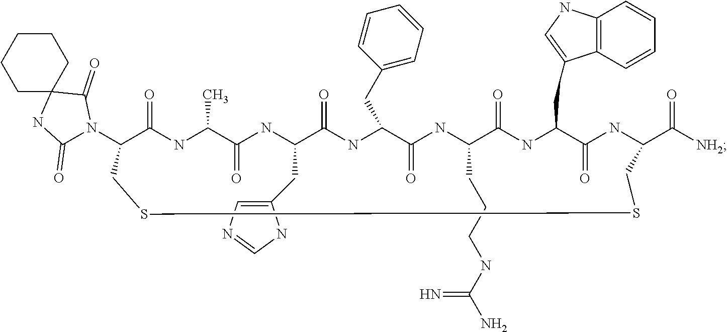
N1(C2C(=O)NC(C)C(=O)NC(CC3=CN=CN3)C(=O)NC(CC3=CC=CC=C3)C(=O)NC(CCCNC(N)=N)C(=O)NC(CC3=CNC4=C3C=CC=C4)C(=O)NC(C([NH2])=O)CSSC2)C(=O)C2(NC1=O)CCCCC2
